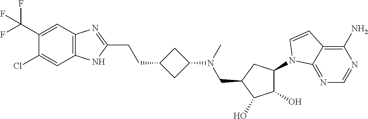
C1(C(F)(F)F)=CC2=C(C=C1Cl)NC(CCC1CC(N(C)CC3C(O)C(O)C(N4C5=NC=NC(N)=C5C=C4)C3)C1)=N2
